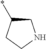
C1C(*)CCN1
